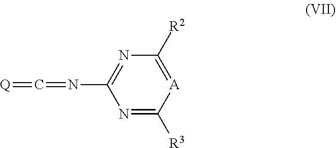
N1=C([R3])[A]=C([R2])N=C1N=C=[Q]
